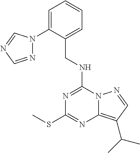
C1=C(N2N=CN=C2)C(CNC2=NC(SC)=NC3=C(C(C)C)C=NN23)=CC=C1
